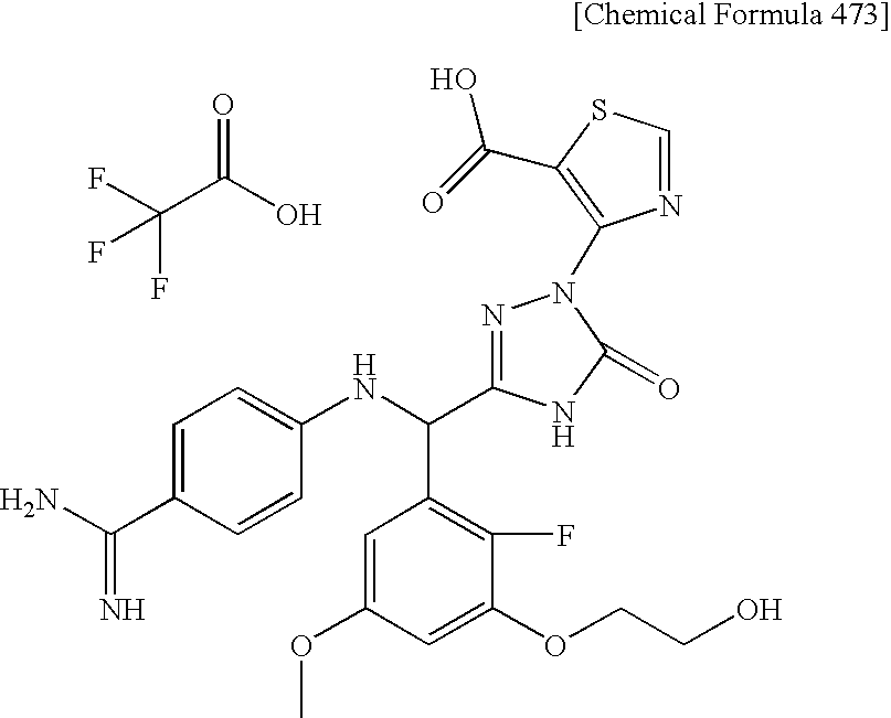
C1=C(C(N)=N)C=CC(NC(C2=C(F)C(OCCO)=CC(OC)=C2)C2=NN(C3=C(C(=O)O)SC=N3)C(=O)N2)=C1.C(C(O)=O)(F)(F)F
